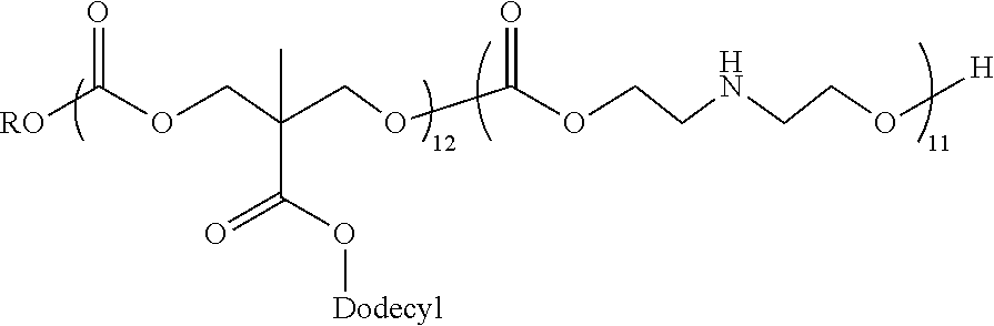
[RO]C(OCC(COC(OCCNCCO[H])=O)(C)C(O[Dodecyl])=O)=O
